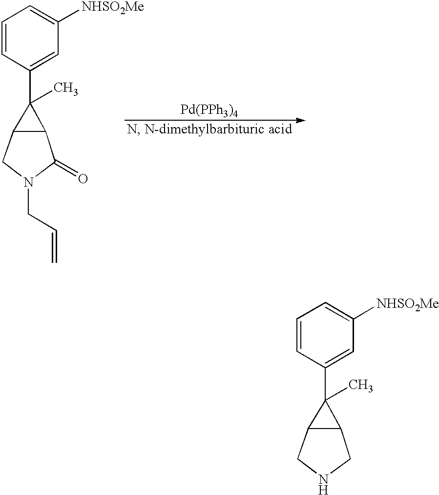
C1=CC(C2(C)C3C2CNC3)=CC([NHSO2Me])=C1.C1=CC(C2(C)C3C2C(=O)N(CC=C)C3)=CC([NHSO2Me])=C1
